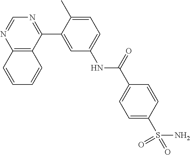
C12=C(C(C3=CC(NC(C4=CC=C(S(N)(=O)=O)C=C4)=O)=CC=C3C)=NC=N1)C=CC=C2
